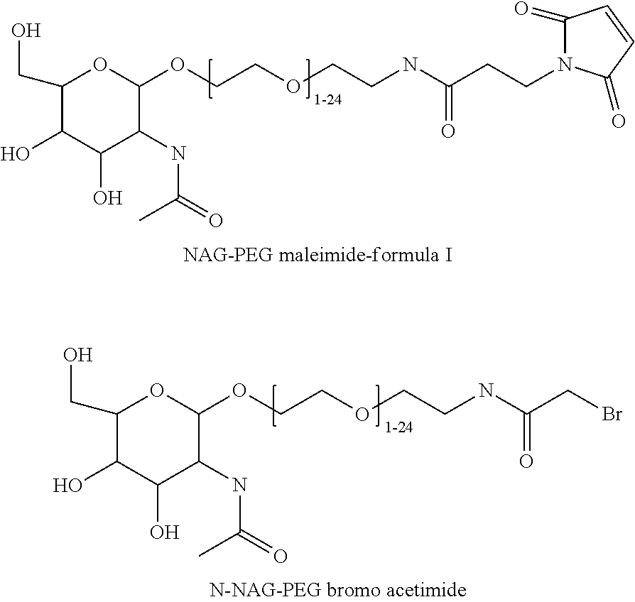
C1(CO)C(O)C(O)C(NC(=O)C)C(OCCOCCNC(CCN2C(=O)C=CC2=O)=O)O1.C1(CO)C(O)C(O)C(NC(=O)C)C(OCCOCCNC(CBr)=O)O1
